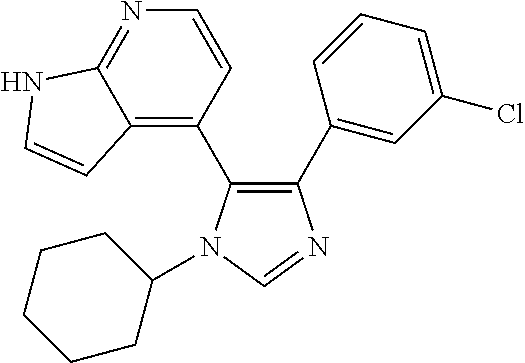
C1(C2=CC(Cl)=CC=C2)=C(C2=C3C(=NC=C2)NC=C3)N(C2CCCCC2)C=N1
